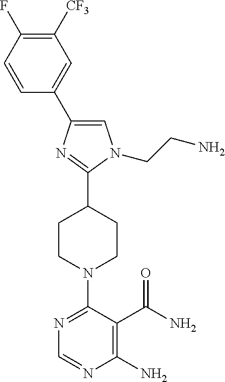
C1=C(C2=CN(CCN)C(C3CCN(C4=NC=NC(N)=C4C(N)=O)CC3)=N2)C=CC(F)=C1[CF3]
